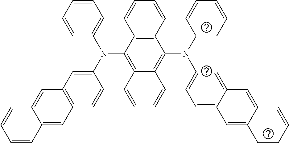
C1=CC=CC(N(C2=CC3=C(C=C2)C=C2C(=C3)C=CC=C2)C2=C3C(=C(N(C4CC=CC=C4)C=CC=C4C(=C)C=C5C(=C4)CCC=C5)C4=C2C=CC=C4)C=CC=C3)=C1
